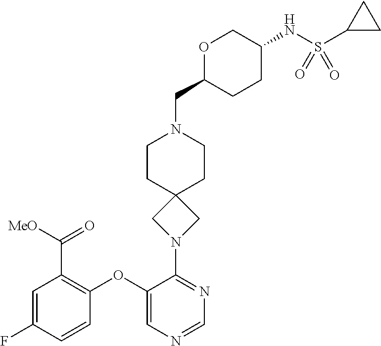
C1=C(F)C=CC(OC2=CN=CN=C2N2CC3(C2)CCN(CC2CCC(NS(C4CC4)(=O)=O)CO2)CC3)=C1C([MeO])=O
